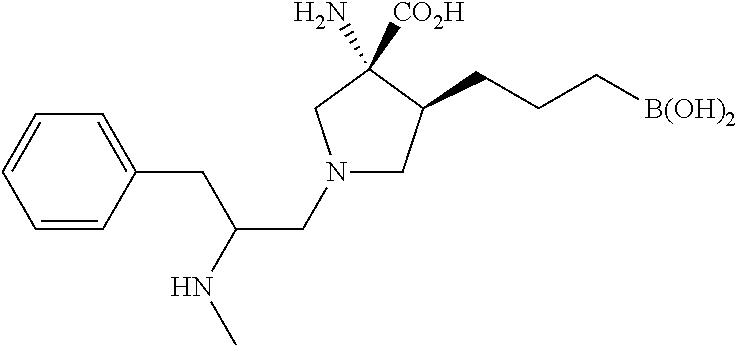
C1=C(CC(NC)CN2CC(CCC[B(OH)2])C(N)([CO2H])C2)C=CC=C1
